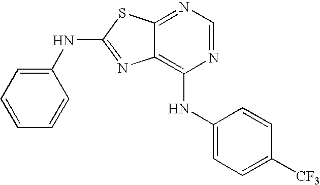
N1=CN=C2C(=C1NC1=CC=C([CF3])C=C1)N=C(NC1=CC=CC=C1)S2
